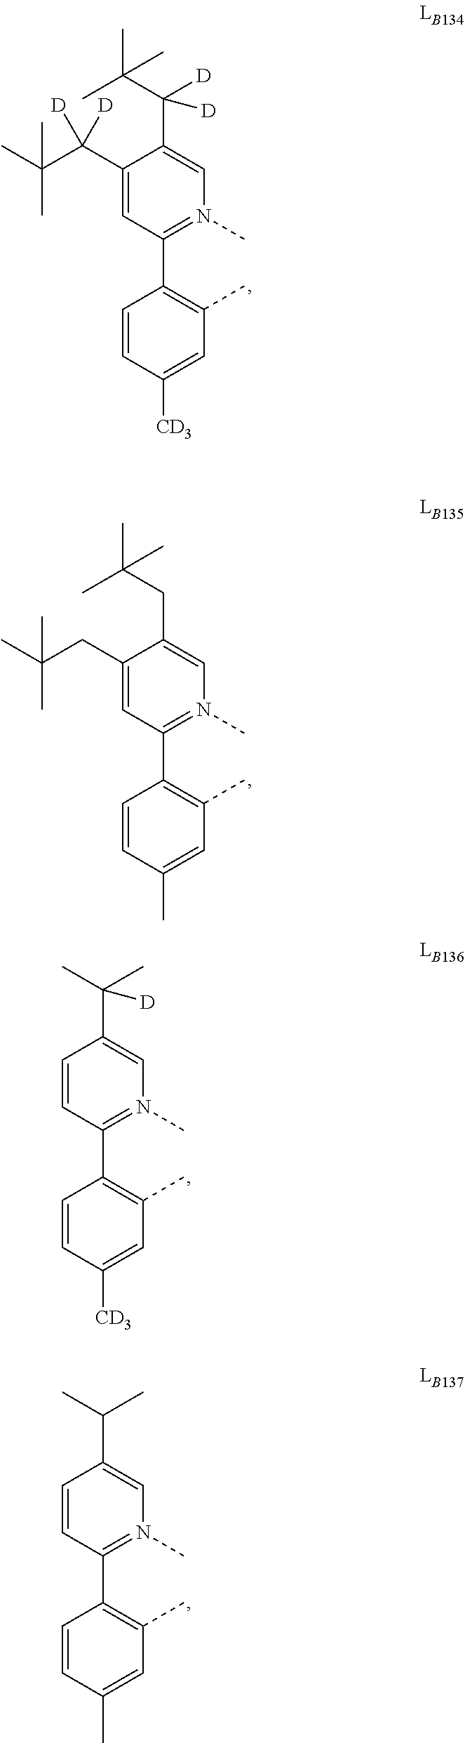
C1(C(C(C)(C)C)([D])[D])=CC(C2=C(C)C=C([CD3])C=C2)=N(C)C=C1C(C(C)(C)C)([D])[D].C1(CC(C)(C)C)=CC(C2=C(C)C=C(C)C=C2)=N(C)C=C1CC(C)(C)C.C1=CC(C2=C(C)C=C([CD3])C=C2)=N(C)C=C1C(C)(C)[D].C1=CC(C2=C(C)C=C(C)C=C2)=N(C)C=C1C(C)C
